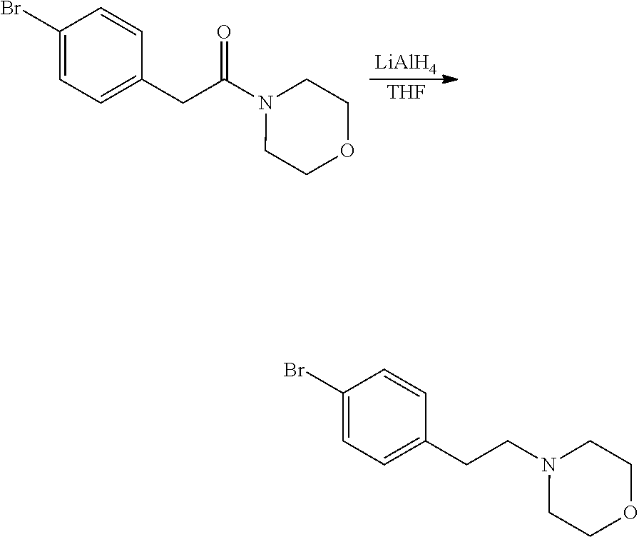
[LiAlH4].[THF].C1(Br)=CC=C(CC(N2CCOCC2)=O)C=C1.C1(Br)=CC=C(CCN2CCOCC2)C=C1
